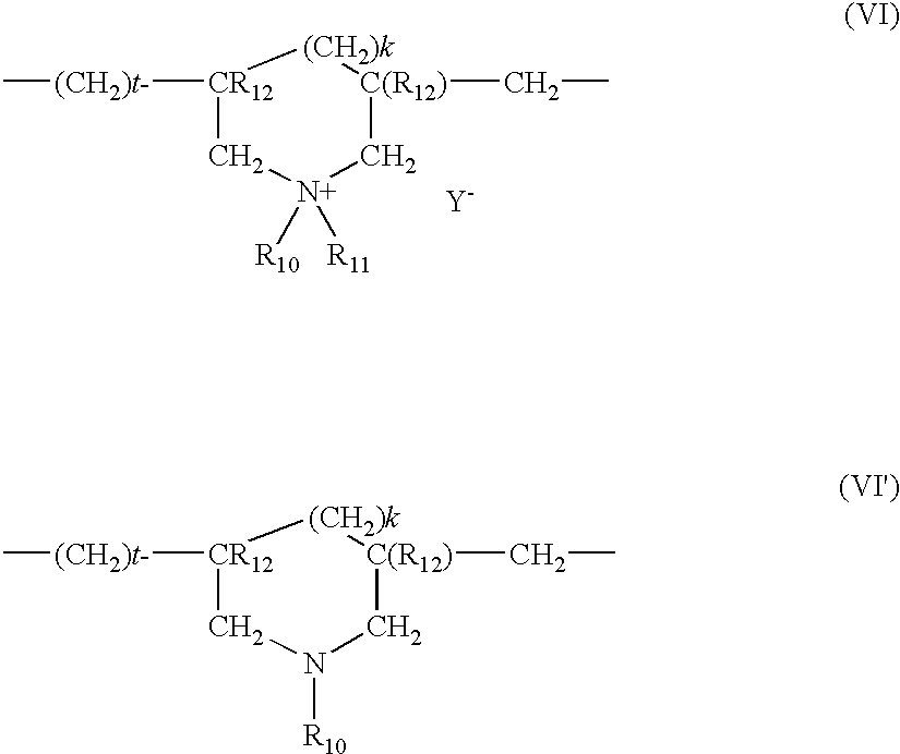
[CR12]1([(CH2)t-]C)CN([R10])C[C(R12)](CC)[(CH2)k]1.[CR12]1([(CH2)t-]C)C[N+]([R10])([R11])C[C(R12)](CC)[(CH2)k]1.[Y]
